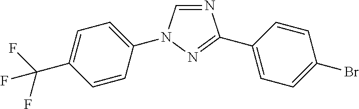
C1(C2=NN(C3=CC=C(C(F)(F)F)C=C3)C=N2)=CC=C(Br)C=C1
